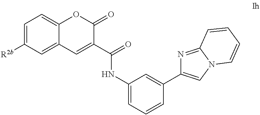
C1=C([R2b])C=C2C(=C1)OC(=O)C(C(=O)NC1=CC=CC(C3=CN4C(=N3)C=CC=C4)=C1)=C2
